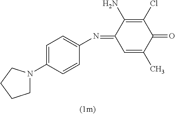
C1N(C2=CC=C(N=C3C=C(C)C(=O)C(Cl)=C3N)C=C2)CCC1
